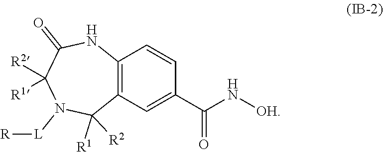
[L](N1C([R1])([R2])C2=C(NC(=O)C1([R1])[R2])C=CC(C(N[OH])=O)=C2)[R]
